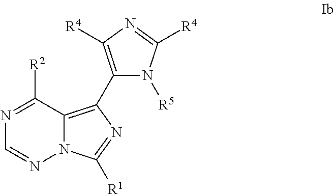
N1=C([R2])C2=C(C3=C([R4])N=C([R4])N3[R5])N=C([R1])N2N=C1
